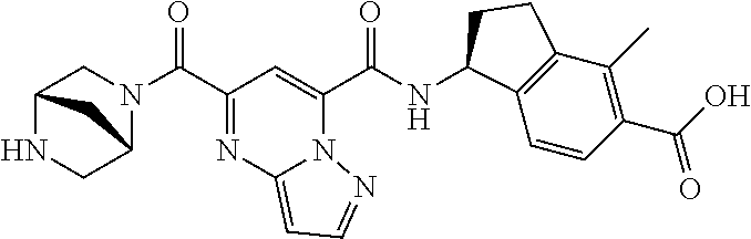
C12NCC(N(C(C3=NC4=CC=NN4C(C(NC4C5=C(C(C)=C(C(O)=O)C=C5)CC4)=O)=C3)=O)C1)C2
